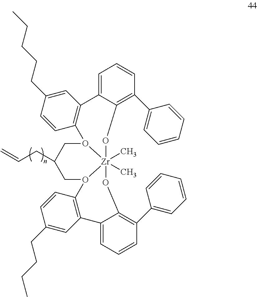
C1O2[Zr]3(C)(C)(O(CC1CC=C)C1=C(C=C(CCCCC)C=C1)C1=CC=CC(C4=CC=CC=C4)=C1O3)OC1=C(C3=CC=CC=C3)C=CC=C1C1=C2C=CC(CCCC)=C1
